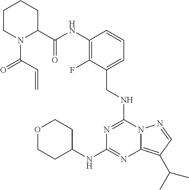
C1(C(NC2=C(F)C(CNC3=NC(NC4CCOCC4)=NC4=C(C(C)C)C=NN34)=CC=C2)=O)CCCCN1C(=O)C=C
